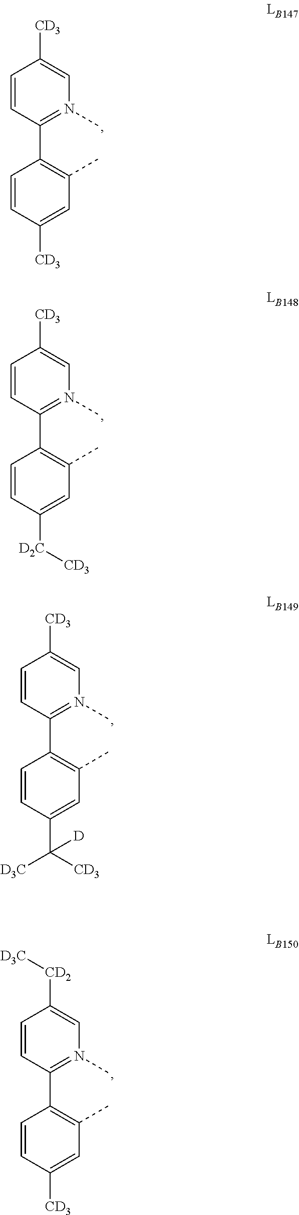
C1=CC(C2=C(C)C=C([CD3])C=C2)=N(C)C=C1[CD3].C1=CC(C2=C(C)C=C([D2C][CD3])C=C2)=N(C)C=C1[CD3].C1=CC(C2=C(C)C=C(C([CD3])([D3C])[D])C=C2)=N(C)C=C1[CD3].C1=CC(C2=C(C)C=C([CD3])C=C2)=N(C)C=C1[CD2][D3C]
